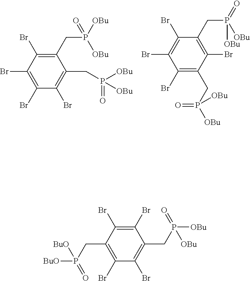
C1(CP([OBu])([OBu])=O)=C(Br)C(Br)=C(Br)C(Br)=C1CP([OBu])(=O)[OBu].C1(CP([OBu])([OBu])=O)=C(Br)C(CP([OBu])(=O)[OBu])=C(Br)C(Br)=C1Br.C1(Br)=C(Br)C(CP([BuO])(=O)[BuO])=C(Br)C(Br)=C1CP([OBu])(=O)[OBu]
